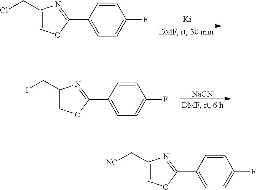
C1=CC(C2=NC(CCl)=CO2)=CC=C1F.C1=CC(C2=NC(CI)=CO2)=CC=C1F.[NaCN].C1=CC(C2=NC(C[NC])=CO2)=CC=C1F
